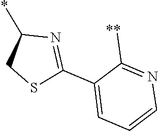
C1(*)CSC(C2=CC=CN=C2[**])=N1
